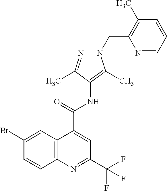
C12=C(N=C(C(F)(F)F)C=C1C(=O)NC1=C(C)N(CC3=C(C)C=CC=N3)N=C1C)C=CC(Br)=C2
